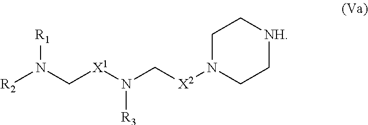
[R2]N(C[X1]N(C[X2]N1CC[NH]CC1)[R3])[R1]
